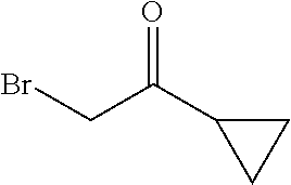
BrCC(C1CC1)=O
